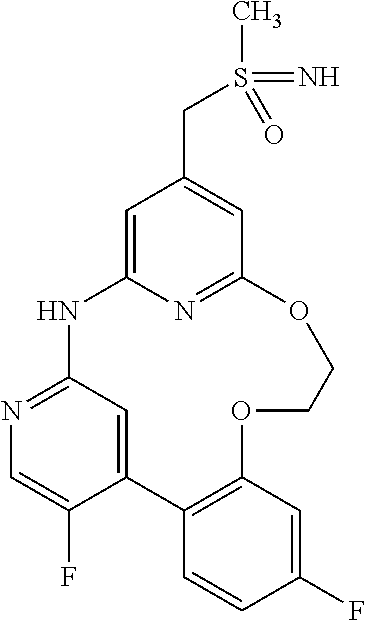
C1=C2N=C(C=C1CS(C)(=O)=N)OCCOC1=C(C3=CC(=NC=C3F)N2)C=CC(F)=C1
